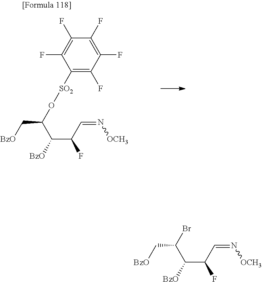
C(C(F)C=N[OCH3])([BzO])C(O[SO2]C1=C(F)C(F)=C(F)C(F)=C1F)C[BzO].C(C(F)C=N[OCH3])([BzO])C(Br)C[BzO]
